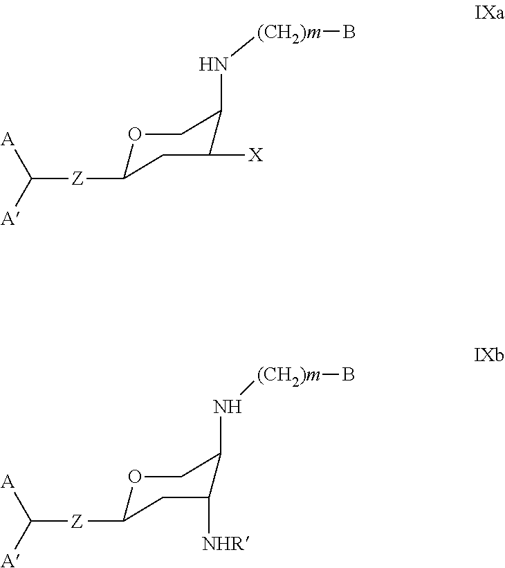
N([(CH2)m]B)C1C([X])CC([Z]C([A])[A])OC1.N([(CH2)m]B)C1C([NHR])CC([Z]C([A])[A])OC1
